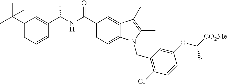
C1=C(C(C)(C)C)C=C(C(NC(C2=CC=C3C(=C2)C(C)=C(C)N3CC2=C(Cl)C=CC(OC(C)[CO2Me])=C2)=O)C)C=C1
